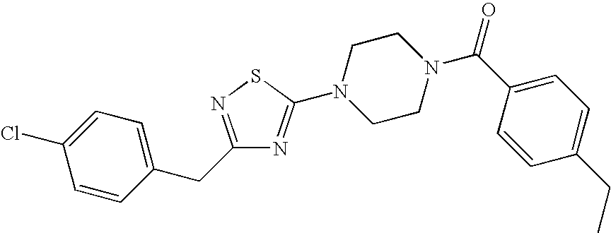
C1=CC(CC2=NSC(N3CCN(C(C4=CC=C(CC)C=C4)=O)CC3)=N2)=CC=C1Cl
